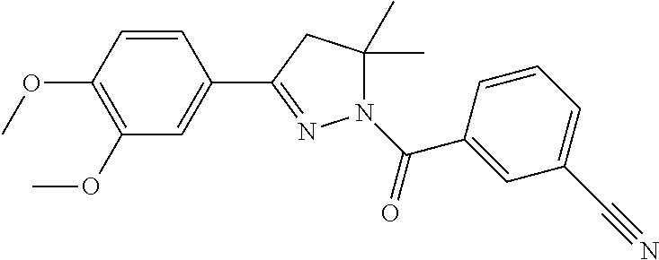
C1=CC(OC)=C(OC)C=C1C1=NN(C(=O)C2=CC(C#N)=CC=C2)C(C)(C)C1
